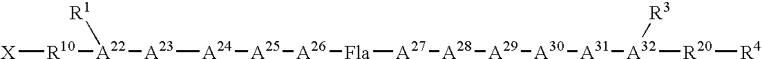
[R10]([A22]([A23][A24][A25][A26][Fla][A27][A28][A29][A30][A31][A32]([R20][R4])[R3])[R1])[X]
